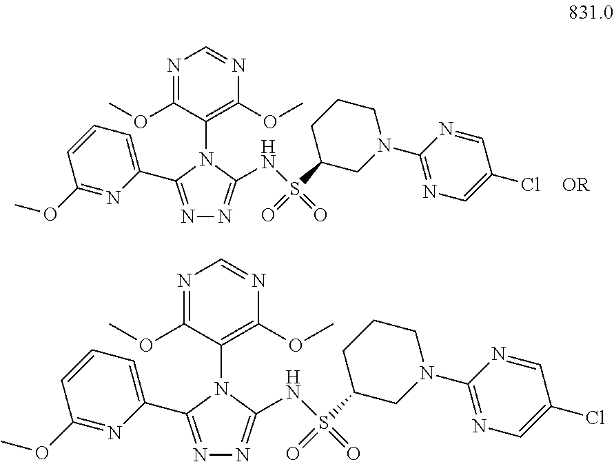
N1=C(C2=CC=CC(OC)=N2)N(C2=C(OC)N=CN=C2OC)C(NS(=O)(C2CN(C3=NC=C(Cl)C=N3)CCC2)=O)=N1.N1=C(C2=CC=CC(OC)=N2)N(C2=C(OC)N=CN=C2OC)C(NS(=O)(C2CN(C3=NC=C(Cl)C=N3)CCC2)=O)=N1.[OR]
